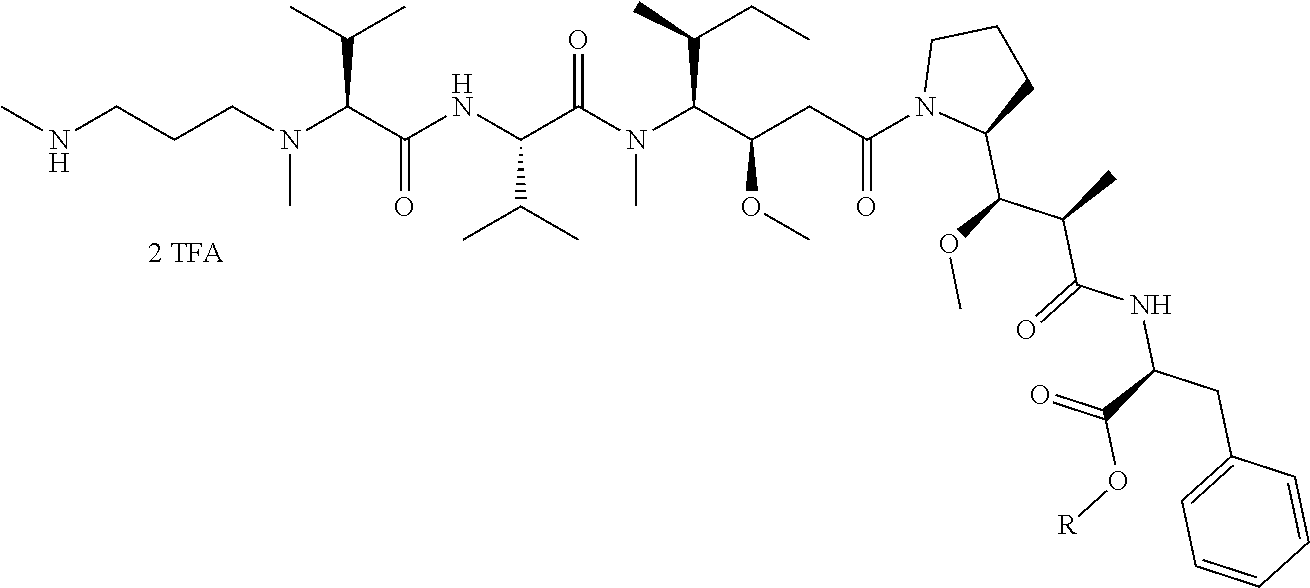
C(NC)CCN(C)C(C(=O)NC(C(C)C)C(N(C)C(C(OC)CC(=O)N1C(C(OC)C(C)C(=O)NC(C(=O)O[R])CC2=CC=CC=C2)CCC1)C(C)CC)=O)C(C)C
